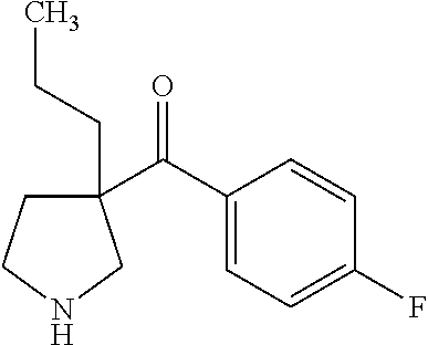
C(=O)(C1(CCC)CCNC1)C1=CC=C(F)C=C1
